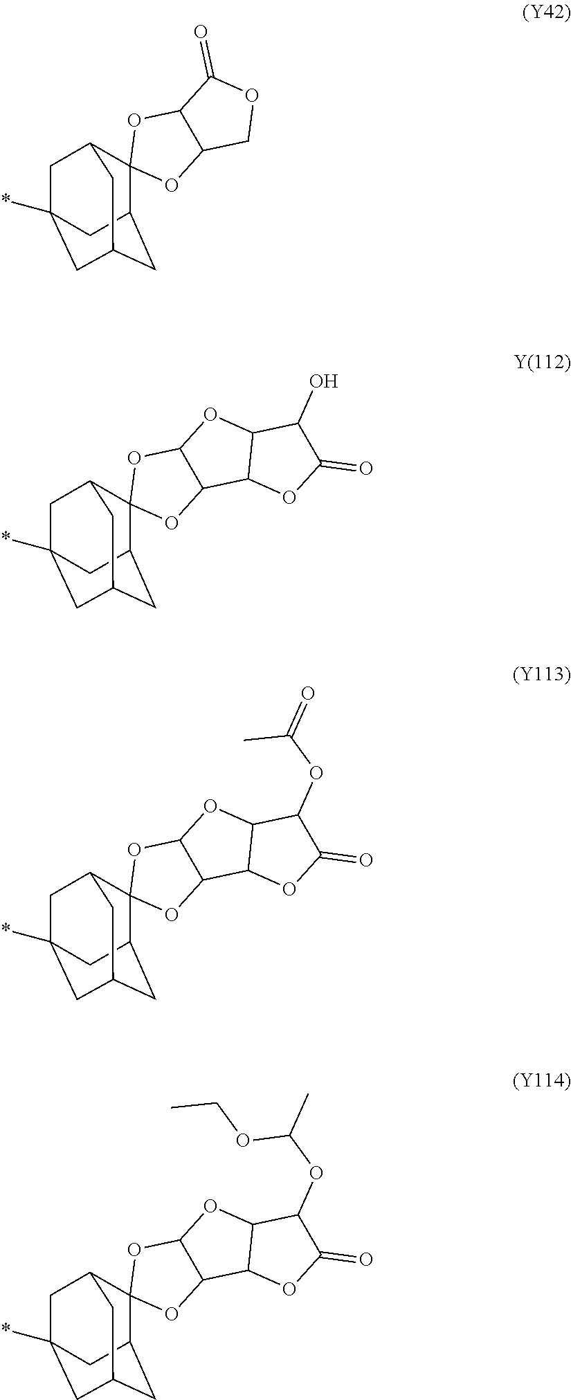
C12CC3(*)CC(CC(C14OC1C(O4)C(=O)OC1)C3)C2.C12CC3(*)CC(CC(C14OC1C(O4)OC4C1OC(=O)C4O)C3)C2.C12CC3(*)CC(CC(C14OC1C(O4)OC4C1OC(=O)C4OC(=O)C)C3)C2.C12CC3(*)CC(CC(C14OC1C(O4)OC4C1OC(=O)C4OC(C)OCC)C3)C2
